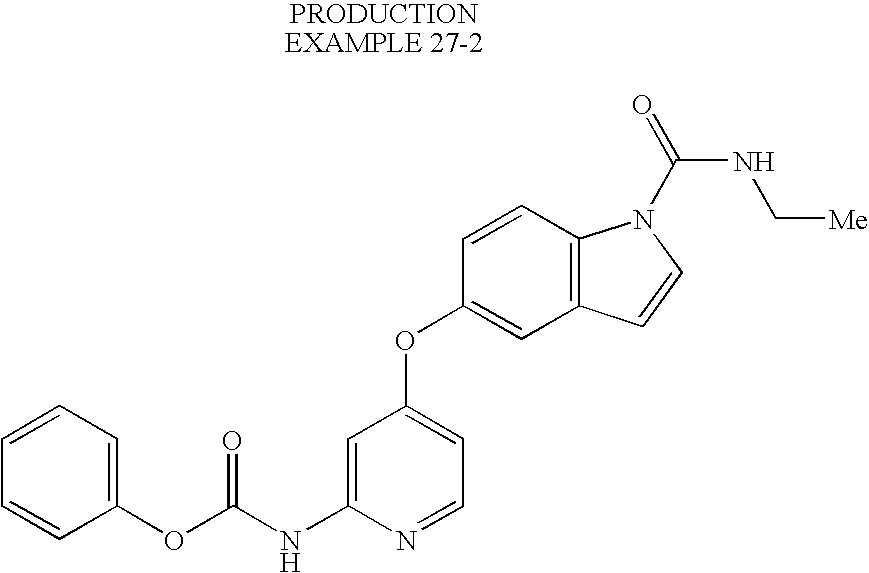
C1=C(NC(OC2=CC=CC=C2)=O)N=CC=C1OC1=CC2=C(C=C1)N(C(NC[Me])=O)C=C2
